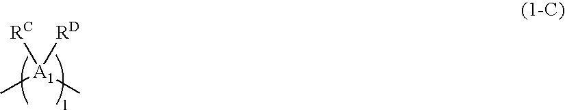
[A1](C)(C)([RC])[RD]
